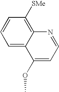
C1=C2C(=C([SMe])C=C1)N=CC=C2OC
